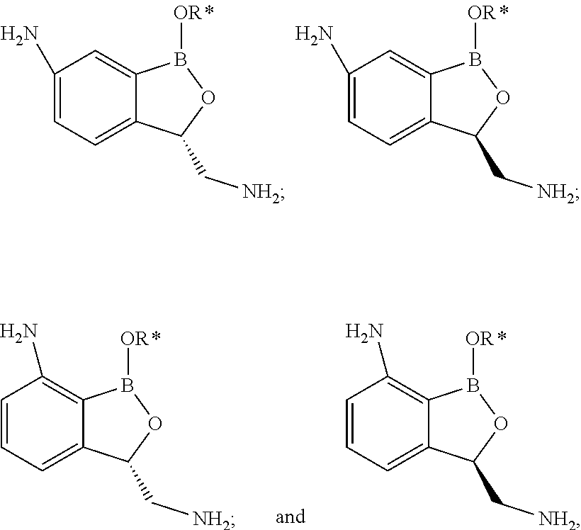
C1(N)=CC=C2C(=C1)B([OR])OC2C[NH2].C1(N)=CC=C2C(=C1)B([OR])OC2C[NH2].C1=CC=C2C(=C1N)B([OR])OC2C[NH2].C1=CC=C2C(=C1N)B([OR])OC2C[NH2]
